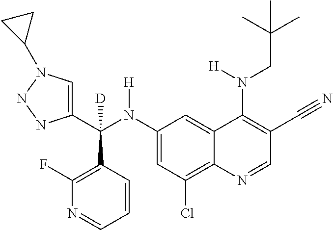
C1(N(C(C2=CN(C3CC3)NN2)(C2=C(F)N=CC=C2)[D])[H])=CC(Cl)=C2C(=C1)C(N(CC(C)(C)C)[H])=C(C#N)C=N2
